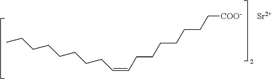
C(=CCCCCCCC[COO-])CCCCCCCC.[Sr]
